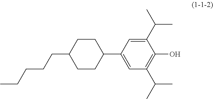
C1CC(C2=CC(C(C)C)=C(O)C(C(C)C)=C2)CCC1CCCCC
